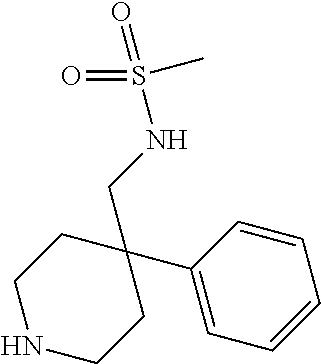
C1NCCC(C2=CC=CC=C2)(CNS(=O)(C)=O)C1
